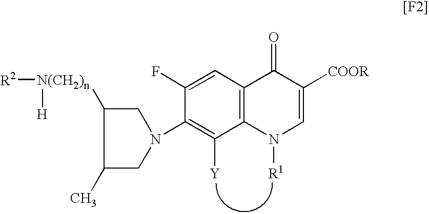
C1=C(F)C(N2CC([N(CH2)n]([R2])[H])C(C)C2)=C([Y])C2=C1C(=O)C([COOR])=CN2[R1]
